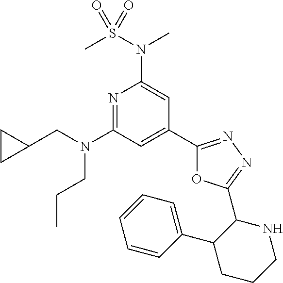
C1(C2=CC(N(CC3CC3)CCC)=NC(N(S(C)(=O)=O)C)=C2)=NN=C(C2NCCCC2C2=CC=CC=C2)O1
